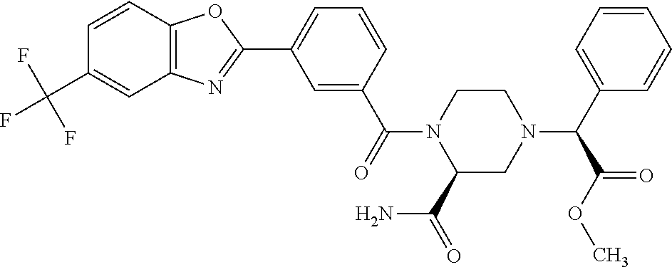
C1=C(C(=O)N2C(C(N)=O)CN(C(C3=CC=CC=C3)C(OC)=O)CC2)C=CC=C1C1=NC2=C(O1)C=CC(C(F)(F)F)=C2
